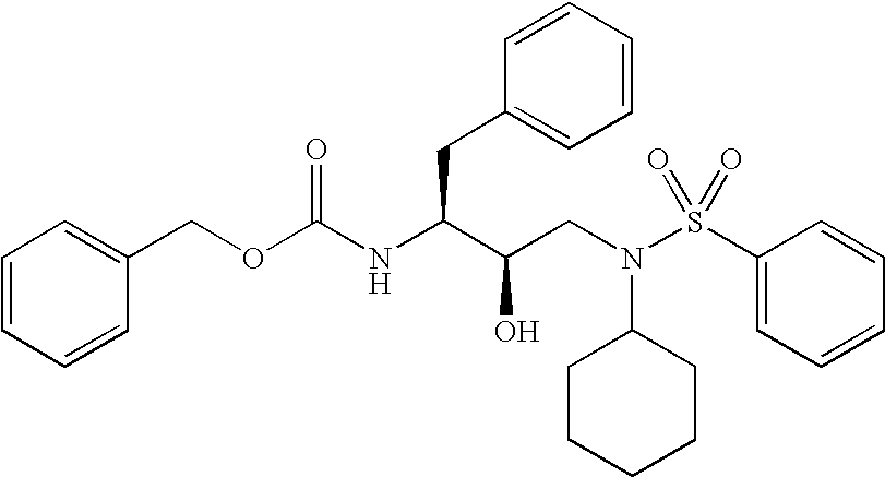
C(OC(NC(C(CN(S(C1=CC=CC=C1)(=O)=O)C1CCCCC1)O)CC1=CC=CC=C1)=O)C1=CC=CC=C1
